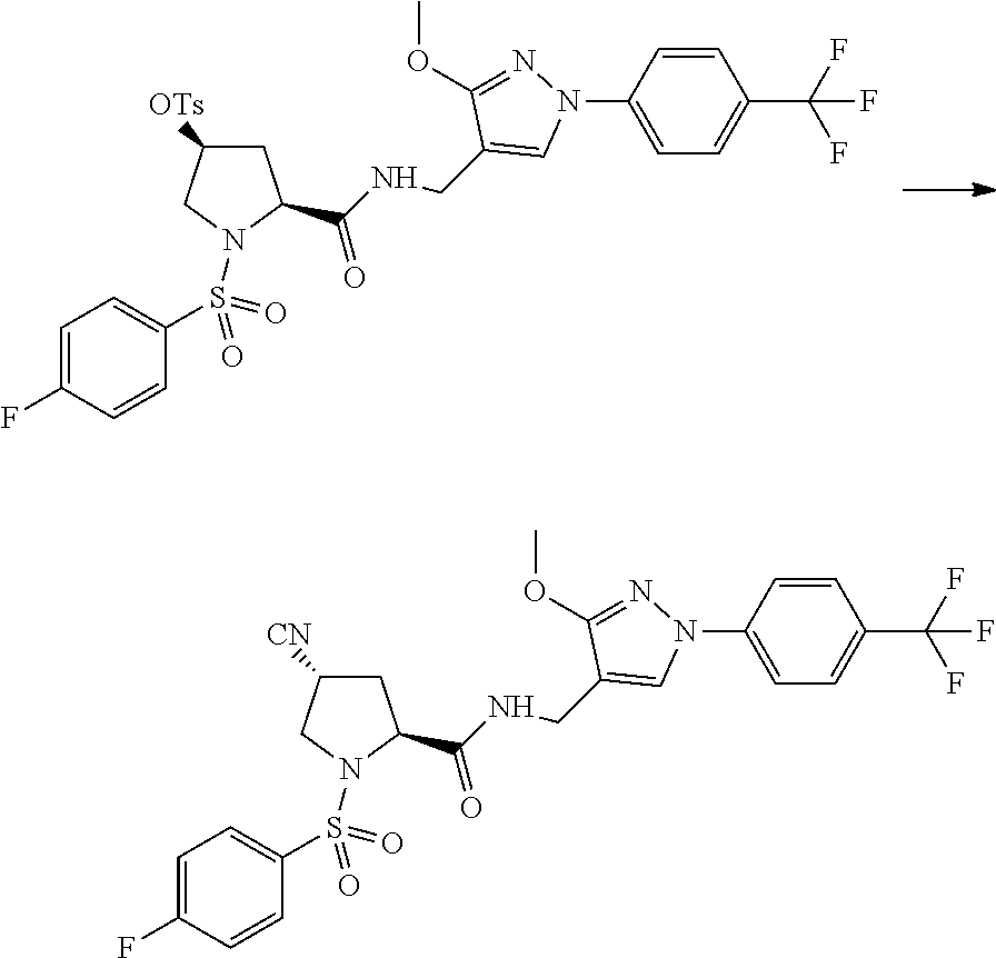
C(NCC1=CN(C2=CC=C(C(F)(F)F)C=C2)N=C1OC)(=O)C1CC([OTs])CN1S(=O)(=O)C1=CC=C(F)C=C1.C(NCC1=CN(C2=CC=C(C(F)(F)F)C=C2)N=C1OC)(=O)C1CC([CN])CN1S(=O)(=O)C1=CC=C(F)C=C1
